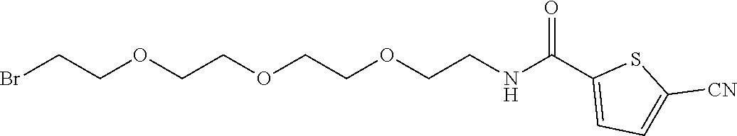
BrCCOCCOCCOCCNC(C1=CC=C([CN])S1)=O
